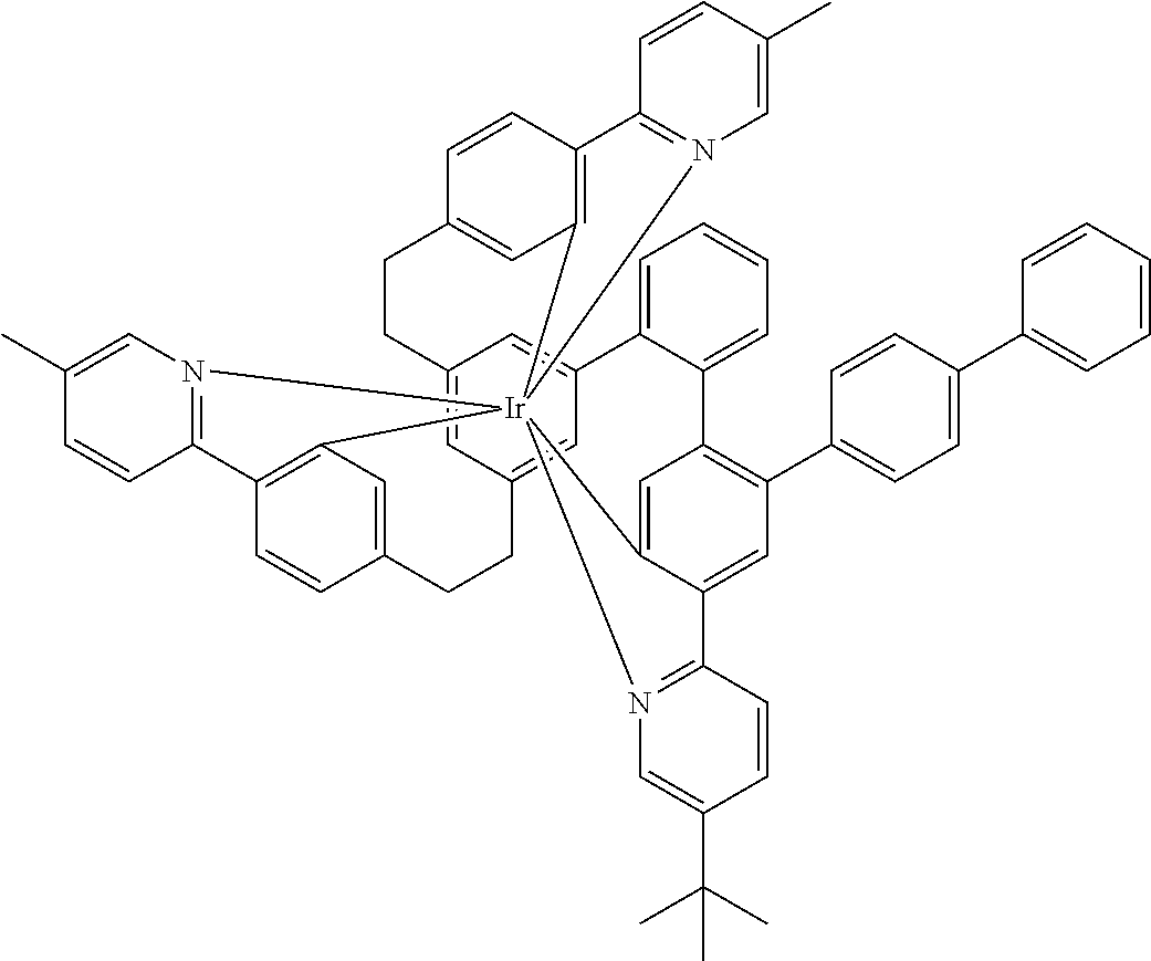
C12=CC3=CC(=C1)C1=CC=CC=C1C1=C(C4=CC=C(C5=CC=CC=C5)C=C4)C=C4C(=C1)[Ir]15(C6=C(C=CC(=C6)CC3)C3=N1C=C(C)C=C3)(C1=C(C=CC(=C1)CC2)C1=N5C=C(C)C=C1)N1=C4C=CC(C(C)(C)C)=C1
